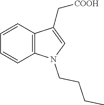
[COOH]CC1=CN(CCCC)C2=C1C=CC=C2
